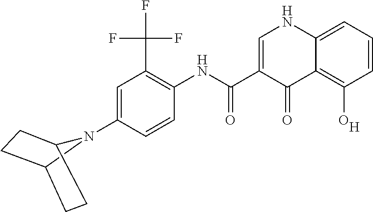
C1=C(N2C3CCC2CC3)C=CC(NC(=O)C2=CNC3=CC=CC(O)=C3C2=O)=C1C(F)(F)F.[H]
